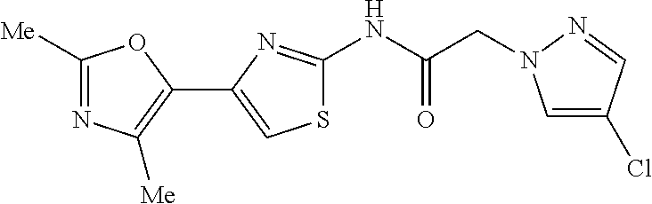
N(C(=O)CN1C=C(Cl)C=N1)C1=NC(C2=C([Me])N=C([Me])O2)=CS1
